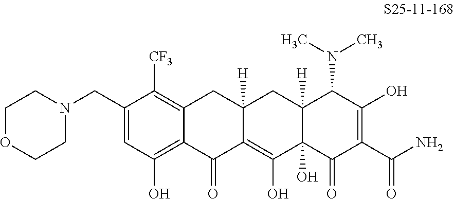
C1(CN2CCOCC2)=CC(O)=C2C(=C1[CF3])CC1([H])C(=C(O)C3(O)C([H])(C1)C(N(C)C)C(O)=C(C(N)=O)C3=O)C2=O
